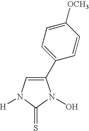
C1(C2=CC=C([OCH3])C=C2)=CN([H])C(=S)N1O
